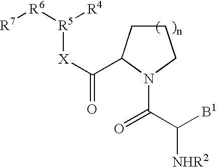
C1CC(C([X][R5]([R6][R7])[R4])=O)N(C(C([B1])[NHR2])=O)C1
